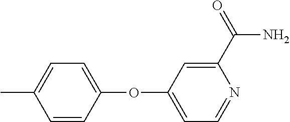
C1(C(=O)N)=CC(OC2=CC=C(C)C=C2)=CC=N1
